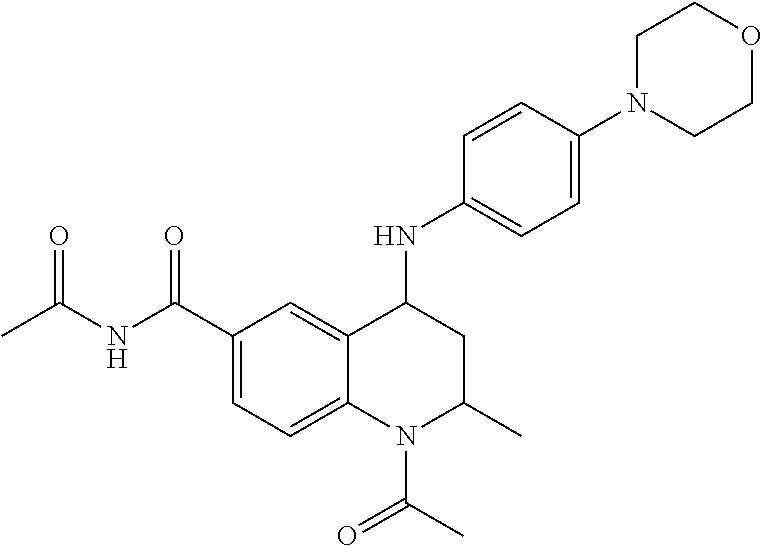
C1=C2C(=CC=C1C(NC(=O)C)=O)N(C(C)=O)C(C)CC2NC1=CC=C(N2CCOCC2)C=C1
